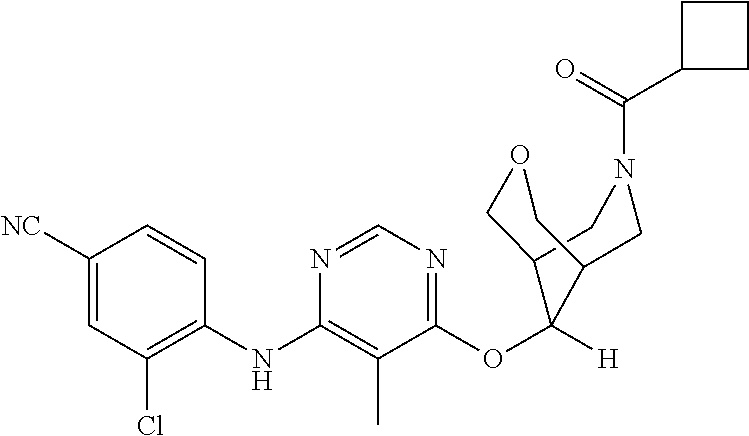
C1=CC(NC2=C(C)C(OC3([H])C4COCC3CN(C(=O)C3CCC3)C4)=NC=N2)=C(Cl)C=C1[NC]
